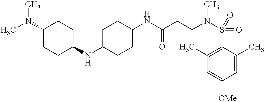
C1(NC(CCN(S(=O)(C2=C(C)C=C([OMe])C=C2C)=O)C)=O)CCC(NC2CCC(N(C)C)CC2)CC1
